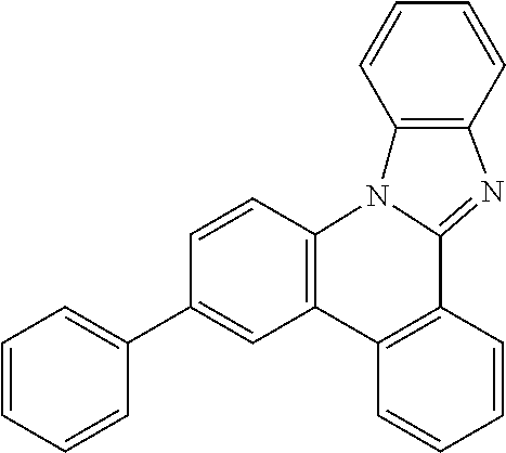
C1=CC=CC(C2=CC3=C(C=C2)N2C(=NC4=C2C=CC=C4)C2=C3C=CC=C2)=C1
